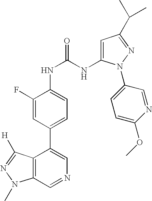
C12=C(C=NC=C1C1=CC=C(NC(NC3=CC(C(C)C)=NN3C3=CC=C(OC)N=C3)=O)C(F)=C1)N(C)N=C2[H]
